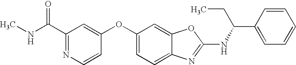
C1(C(NC)=O)=NC=CC(OC2=CC=C3C(=C2)OC(NC(C2=CC=CC=C2)CC)=N3)=C1
